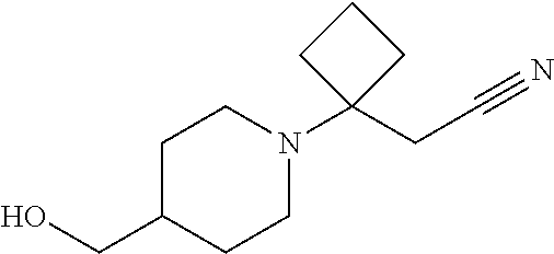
C1CN(C2(CC#N)CCC2)CCC1CO
